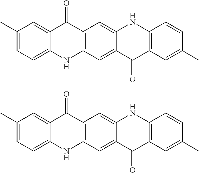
C1(C)=CC=C2C(=C1)C(=O)C1=C(N2)C=C2C(=C1)NC1=C(C2=O)C=C(C)C=C1.C1(C)=CC=C2C(=C1)C(=O)C1=C(N2)C=C2C(=C1)NC1=C(C2=O)C=C(C)C=C1
